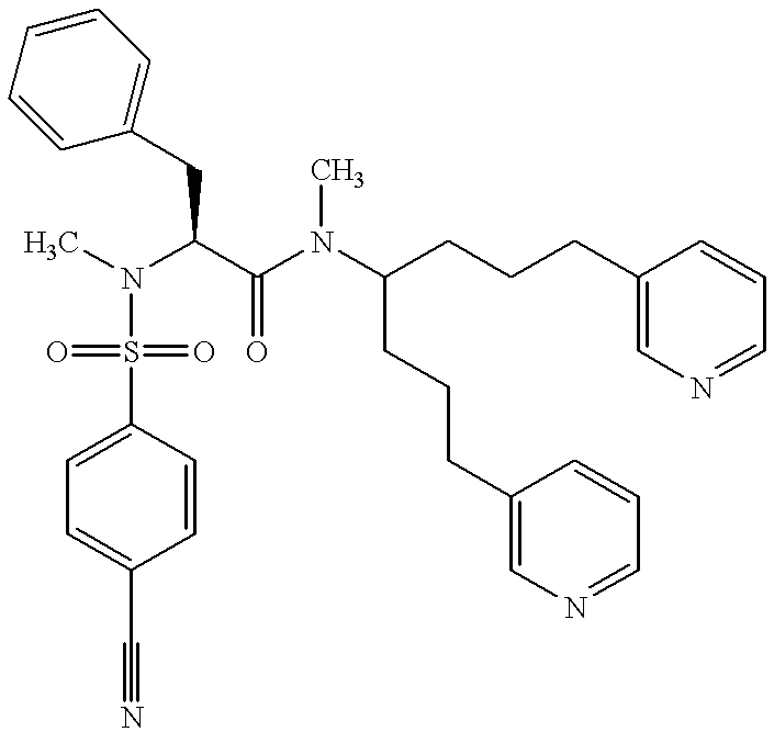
C(C(N(C(CCCC1=CN=CC=C1)CCCC1=CN=CC=C1)C)=O)(N(C)S(=O)(=O)C1=CC=C(C#N)C=C1)CC1=CC=CC=C1
